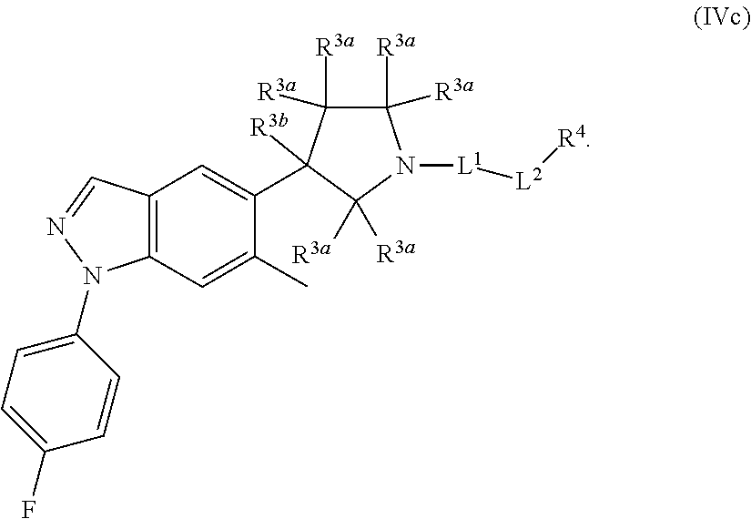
C1=C(N2C3=C(C=N2)C=C(C2([R3b])C([R3a])([R3a])N([L1][L2][R4])C([R3a])([R3a])C2([R3a])[R3a])C(C)=C3)C=CC(F)=C1
